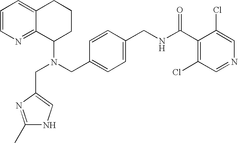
N(CC1=CC=C(CNC(C2=C(Cl)C=NC=C2Cl)=O)C=C1)(C1CCCC2=CC=CN=C12)CC1=CNC(C)=N1
